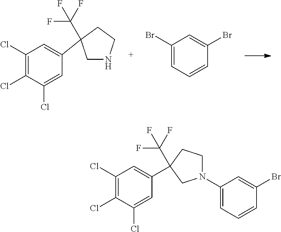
C1(Cl)=C(Cl)C(Cl)=CC(C2(C(F)(F)F)CNCC2)=C1.C1(Br)=CC=CC(Br)=C1.C1(Cl)=C(Cl)C(Cl)=CC(C2(C(F)(F)F)CCN(C3=CC=CC(Br)=C3)C2)=C1
